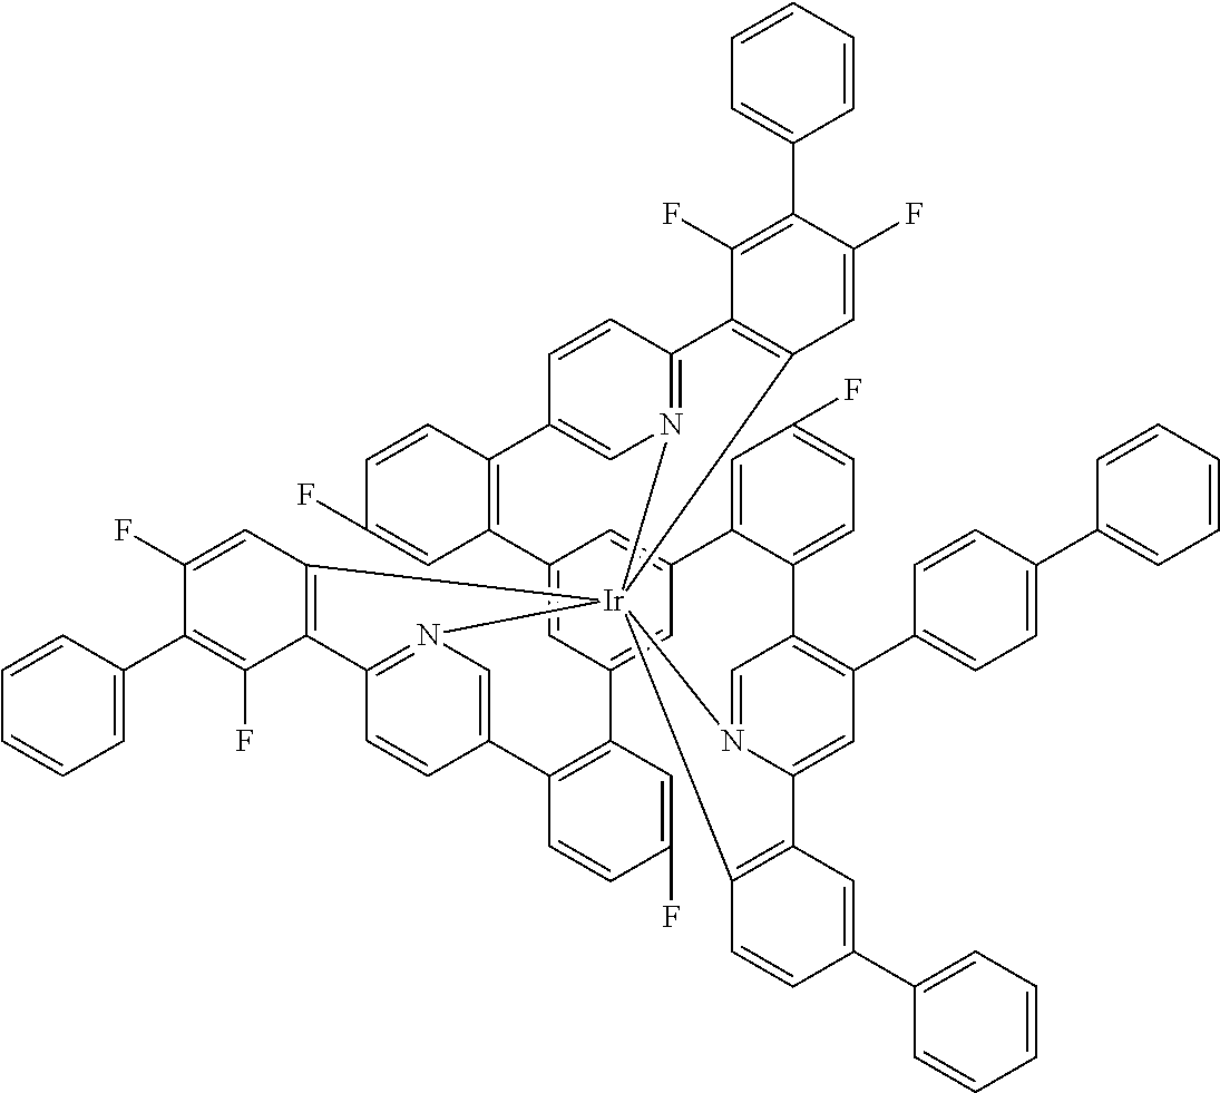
C12=CC3=CC(=C1)C1=CC(F)=CC=C1C1=C(C4=CC=C(C5=CC=CC=C5)C=C4)C=C4N(=C1)[Ir]15(N6=C(C=CC(=C6)C6=C3C=C(F)C=C6)C3=C1C=C(F)C(C1=CC=CC=C1)=C3F)(N1=C(C=CC(=C1)C1=C2C=C(F)C=C1)C1=C5C=C(F)C(C2=CC=CC=C2)=C1F)C1=C4C=C(C2=CC=CC=C2)C=C1
